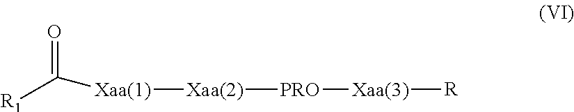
[R1]C([Xaa(1)][Xaa(2)][PRO][Xaa(3)][R])=O
